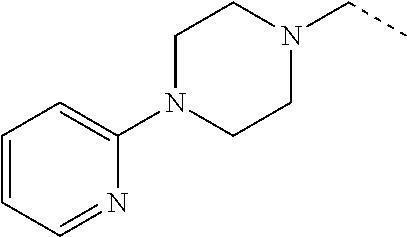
C1(N2CCN(CC)CC2)=CC=CC=N1
